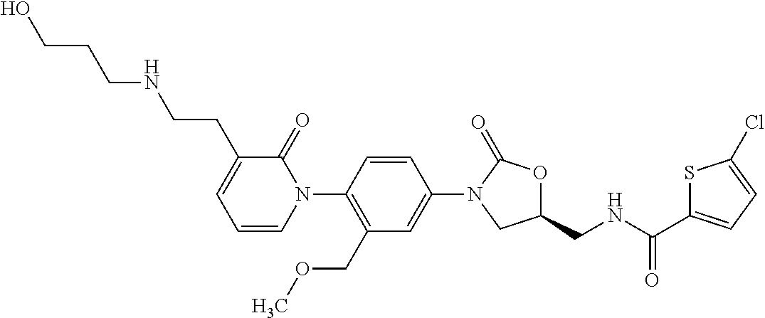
C1=C(N2CC(CNC(C3=CC=C(Cl)S3)=O)OC2=O)C=CC(N2C(=O)C(CCNCCCO)=CC=C2)=C1COC
